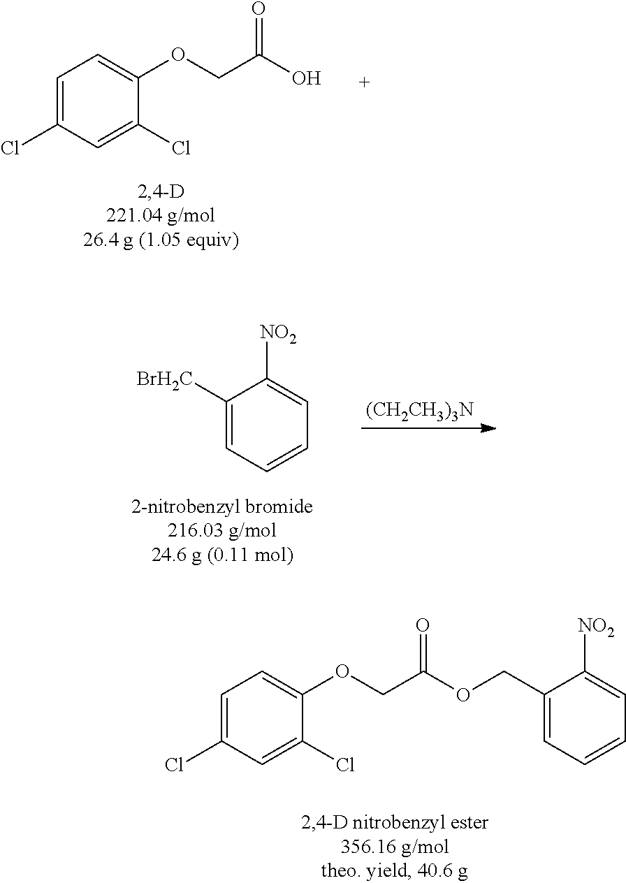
C1=C(Cl)C=C(Cl)C(OCC(O)=O)=C1.C1([BrH2C])=CC=CC=C1[NO2].[(CH2CH3)3N].C1=C(Cl)C=C(Cl)C(OCC(OCC2=CC=CC=C2[NO2])=O)=C1
